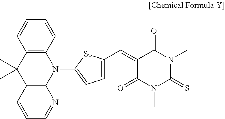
C12=C(C=CC=C1)N(C1=CC=C(C=C3C(=O)N(C)C(=S)N(C)C3=O)[Se]1)C1=C(C2(C)C)C=CC=N1
